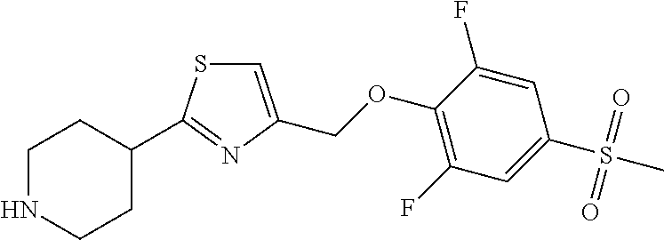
C1=C(COC2=C(F)C=C(S(C)(=O)=O)C=C2F)N=C(C2CCNCC2)S1
